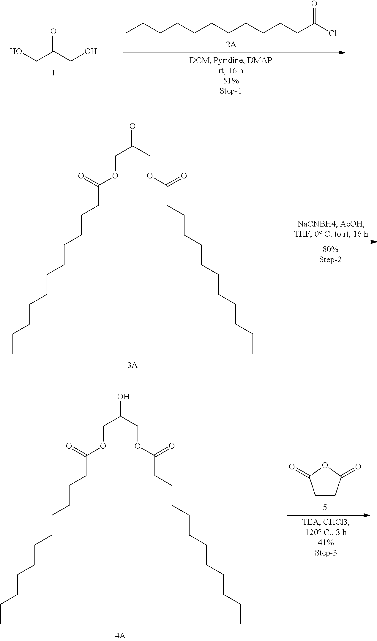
O=C(CO)CO.C(CCCCCC(Cl)=O)CCCCC.C(CCCCCC(OCC(COC(CCCCCCCCCCC)=O)=O)=O)CCCCC.C1CC(=O)OC1=O.C(CCCCCC(OCC(COC(CCCCCCCCCCC)=O)O)=O)CCCCC
